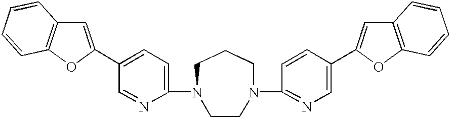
C1(C2=CC3=C(O2)C=CC=C3)=CC=C(N2CCCN(C3=NC=C(C4=CC5=C(O4)C=CC=C5)C=C3)CC2)N=C1
